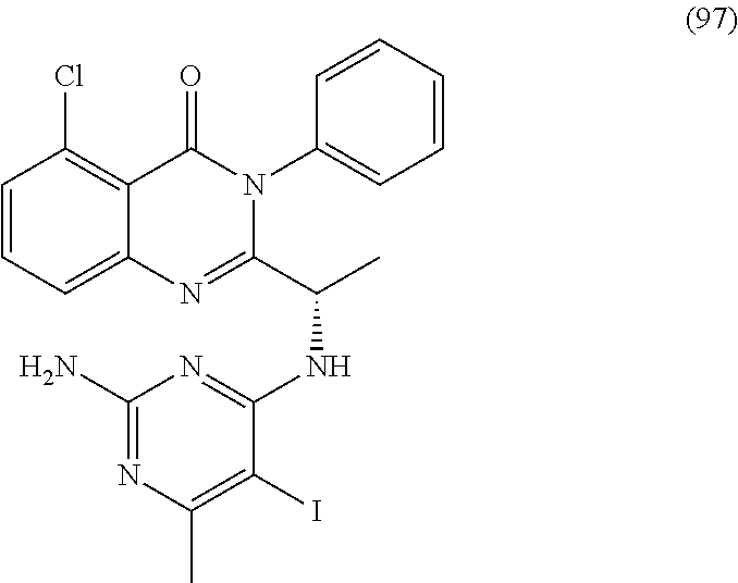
C1=CC=C2C(=C1Cl)C(=O)N(C1=CC=CC=C1)C(C(C)NC1=NC(N)=NC(C)=C1I)=N2
